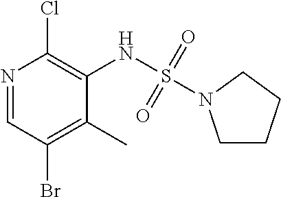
N1=CC(Br)=C(C)C(NS(=O)(=O)N2CCCC2)=C1Cl
